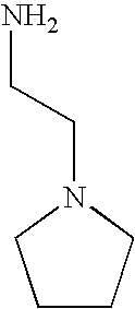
C1CCN(CCN)C1
